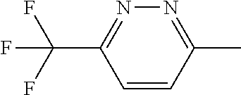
C1(C(F)(F)F)=NN=C(C)C=C1
